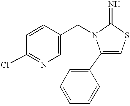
C1=CC(CN2C(C3=CC=CC=C3)=CSC2=N)=CN=C1Cl
